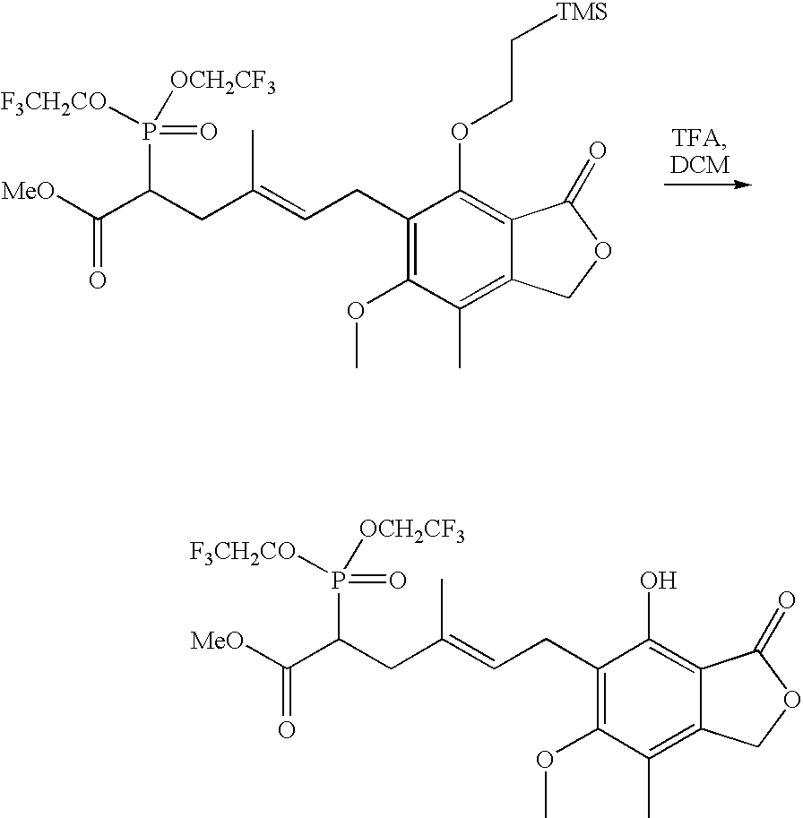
C1(CC=C(CC(P([F3CH2CO])([OCH2CF3])=O)C([MeO])=O)C)=C(OC)C(C)=C2C(=C1O)C(=O)OC2.C1(CC=C(CC(P([F3CH2CO])([OCH2CF3])=O)C([MeO])=O)C)=C(OC)C(C)=C2C(=C1OCC[TMS])C(=O)OC2
